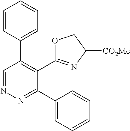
N1=CC(C2=CC=CC=C2)=C(C2=NC([CO2Me])CO2)C(C2=CC=CC=C2)=N1
